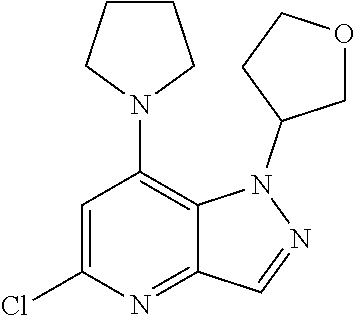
C1=C(Cl)N=C2C(=C1N1CCCC1)N(C1COCC1)N=C2
